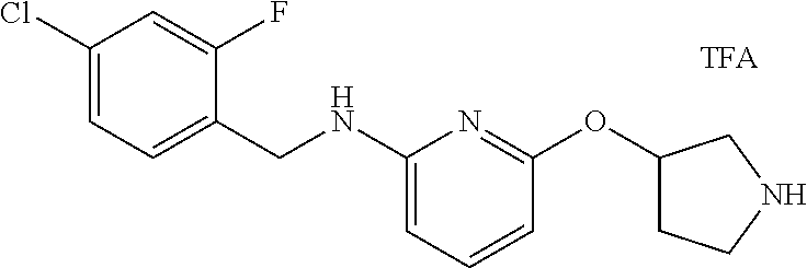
C1(Cl)=CC=C(CNC2=CC=CC(OC3CCNC3)=N2)C(F)=C1
